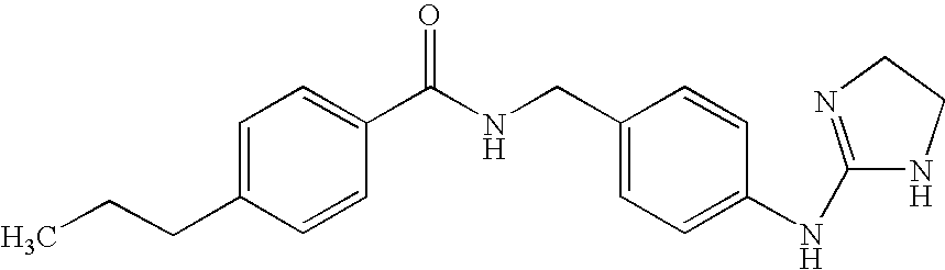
C1=C(CCC)C=CC(C(NCC2=CC=C(NC3=NCCN3)C=C2)=O)=C1
